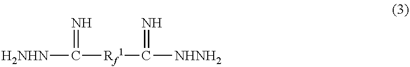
[H2NHN]C([Rf1]C([NHNH2])=N)=N
